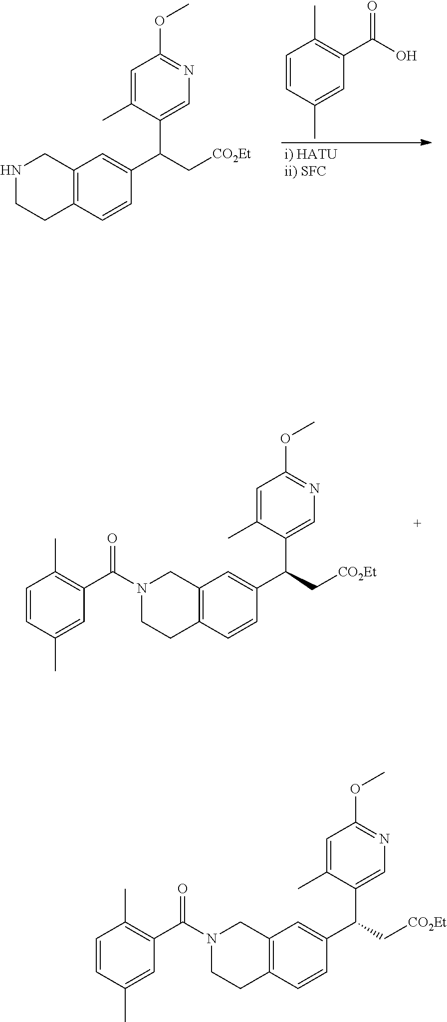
C1=CC(C)=CC(C(=O)O)=C1C.C12=C(C=CC(C(C[CO2Et])C3=CN=C(OC)C=C3C)=C1)CCNC2.C12=C(C=CC(C(C[CO2Et])C3=CN=C(OC)C=C3C)=C1)CCN(C(=O)C1=C(C)C=CC(C)=C1)C2.C12=C(C=CC(C(C[CO2Et])C3=CN=C(OC)C=C3C)=C1)CCN(C(=O)C1=C(C)C=CC(C)=C1)C2
